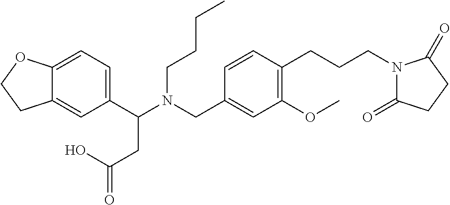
C1(C(N(CC2=CC(OC)=C(CCCN3C(=O)CCC3=O)C=C2)CCCC)CC(=O)O)=CC=C2C(=C1)CCO2
